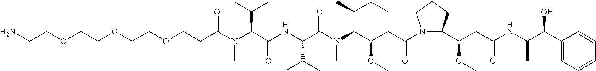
O(CCOCCC(N(C(C(NC(C(N(C(C(CC(N1C(C(C(C(NC(C(C2=CC=CC=C2)O)C)=O)C)OC)CCC1)=O)OC)C(C)CC)C)=O)C(C)C)=O)C(C)C)C)=O)CCOCCN
